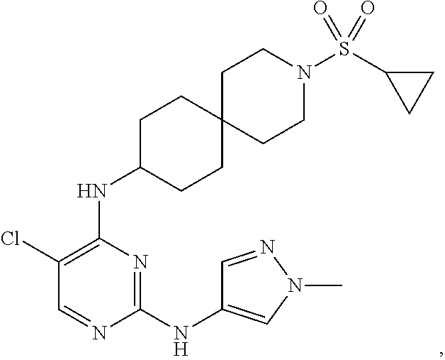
N1=C(NC2=CN(C)N=C2)N=CC(Cl)=C1NC1CCC2(CC1)CCN(S(=O)(C1CC1)=O)CC2
